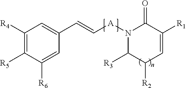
C1([R4])=C([R5])C([R6])=CC(C=C[A]N2C([R3])C([R2])C=C([R1])C2=O)=C1
